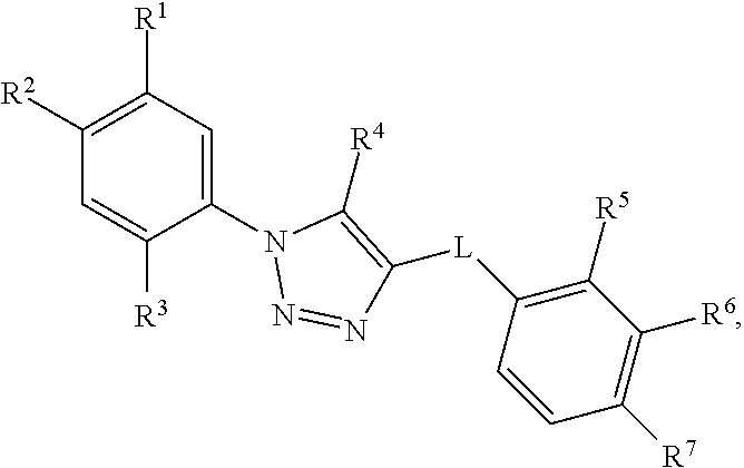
C1=C([R3])C(N2N=NC([L]C3=C([R5])C([R6])=C([R7])C=C3)=C2[R4])=CC([R1])=C1[R2]
